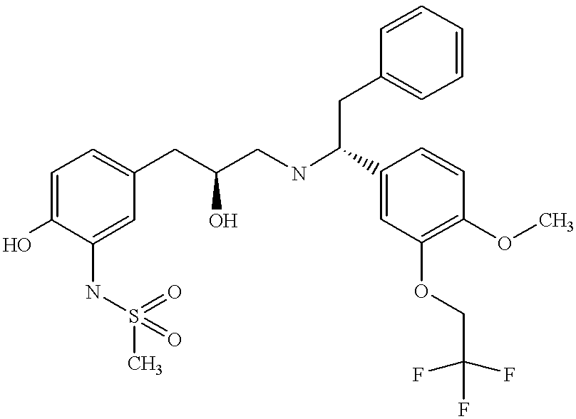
OC1=CC=C(CC(CNC(C2=CC(OCC(F)(F)F)=C(OC)C=C2)CC2=CC=CC=C2)O)C=C1NS(=O)(C)=O
